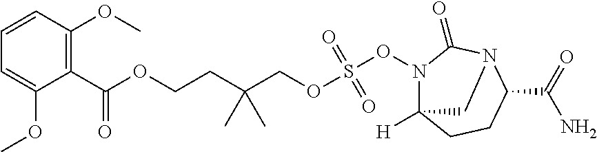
C1(OC)=C(C(OCCC(COS(ON2C3([H])CCC(C(=O)N)N(C2=O)C3)(=O)=O)(C)C)=O)C(OC)=CC=C1
